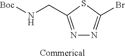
N1=C(CN[Boc])SC(Br)=N1.[Commerical]
